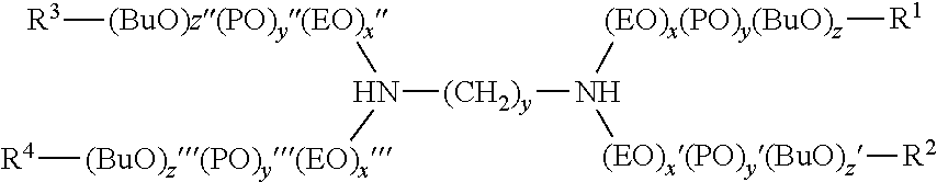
[(BuO)z(PO)y(EO)x](N([(CH2)y]N([(EO)x(PO)y(BuO)z][R1])[(EO)x(PO)y(BuO)z][R2])[(BuO)z(PO)y(EO)x][R4])[R3]
